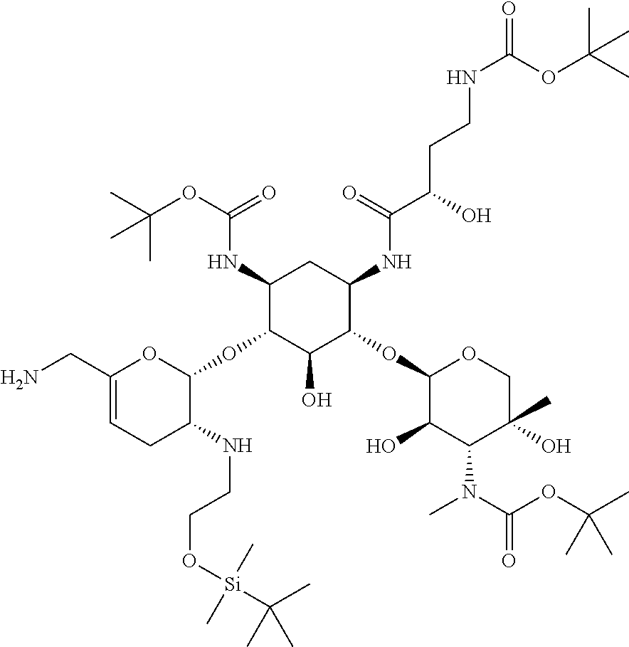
C1(NC(OC(C)(C)C)=O)C(OC2OC(CN)=CCC2NCCO[Si](C(C)(C)C)(C)C)C(O)C(OC2C(O)C(N(C)C(=O)OC(C)(C)C)C(C)(O)CO2)C(NC(C(O)CCNC(=O)OC(C)(C)C)=O)C1
